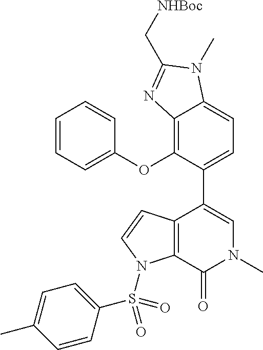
C12=C(C(=O)N(C)C=C1C1=CC=C3C(=C1OC1=CC=CC=C1)N=C(C[NHBoc])N3C)N(S(C1=CC=C(C)C=C1)(=O)=O)C=C2
